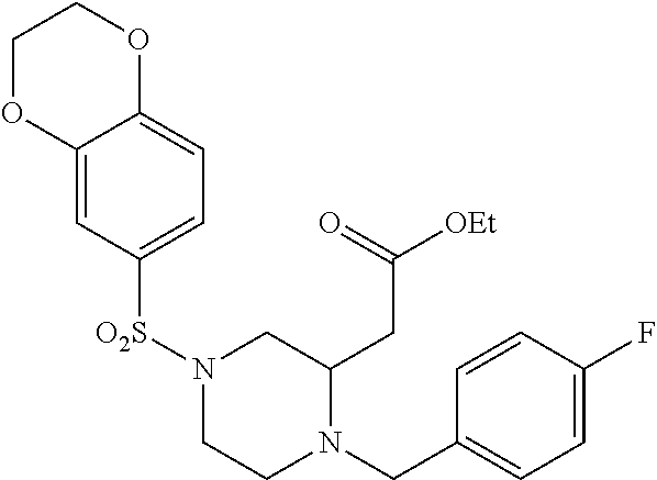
N1([O2S]C2=CC=C3C(=C2)OCCO3)CCN(CC2=CC=C(F)C=C2)C(CC([OEt])=O)C1
